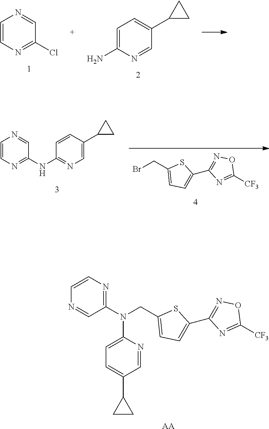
C1=CN=C(Cl)C=N1.C1=C(N)N=CC(C2CC2)=C1.N1=C(N(CC2=CC=C(C3=NOC([CF3])=N3)S2)C2=CC=C(C3CC3)C=N2)C=NC=C1.[AA].BrCC1=CC=C(C2=NOC([CF3])=N2)S1.C1=CN=C(NC2=NC=C(C3CC3)C=C2)C=N1
